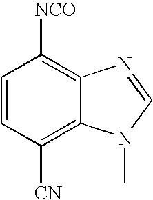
C1=CC([CN])=C2C(=C1[NCO])N=CN2C
